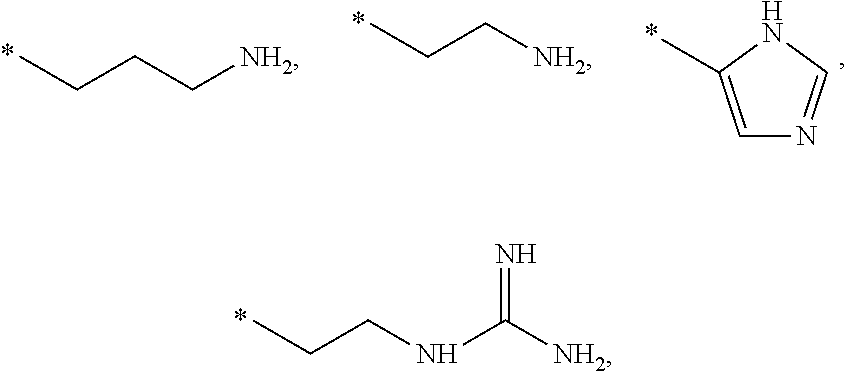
CCCNC([NH2])=N.CCCC[NH2].CCC[NH2].C1=C(C)NC=N1
